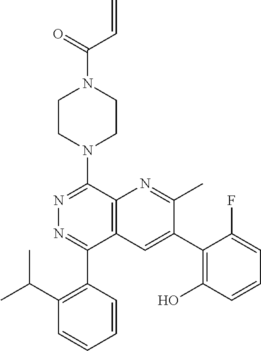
C12=C(C=C(C3=C(O)C=CC=C3F)C(C)=N1)C(C1=C(C(C)C)C=CC=C1)=NN=C2N1CCN(C(=O)C=C)CC1
